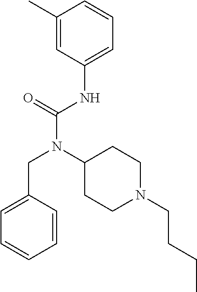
C1=C(CN(C(NC2=CC=CC(C)=C2)=O)C2CCN(CCCC)CC2)C=CC=C1
